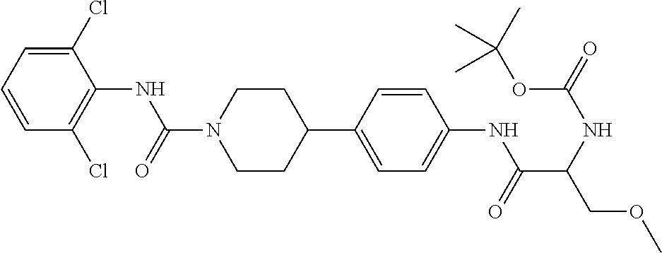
C1(Cl)=CC=CC(Cl)=C1NC(N1CCC(C2=CC=C(NC(C(COC)NC(=O)OC(C)(C)C)=O)C=C2)CC1)=O
